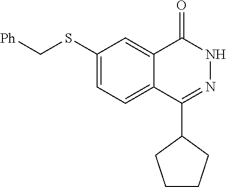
C1(SC[Ph])=CC=C2C(=C1)C(=O)NN=C2C1CCCC1
